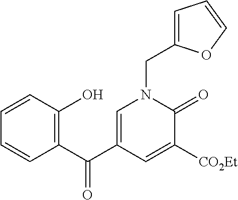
C1=CC(O)=C(C(C2=CN(CC3=CC=CO3)C(=O)C([CO2Et])=C2)=O)C=C1
